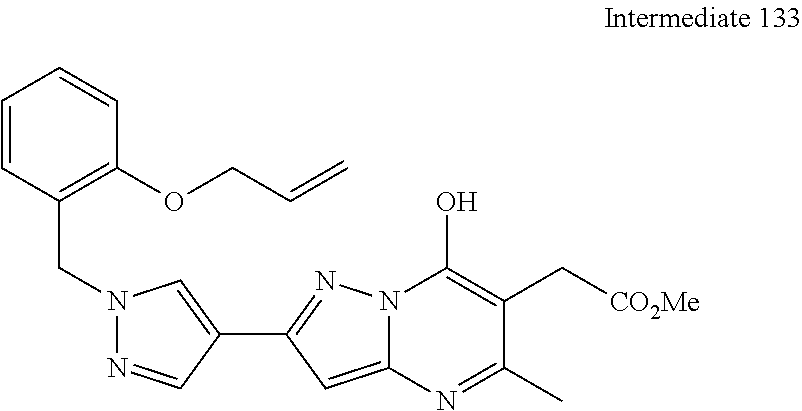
C1=CC(CN2N=CC(C3=NN4C(=C3)N=C(C)C(C[CO2Me])=C4O)=C2)=C(OCC=C)C=C1
